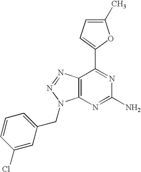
C1(C)=CC=C(C2=NC(N)=NC3=C2N=NN3CC2=CC=CC(Cl)=C2)O1
